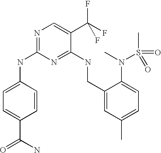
C1(CNC2=NC(NC3=CC=C(C(N)=O)C=C3)=NC=C2C(F)(F)F)=CC(C)=CC=C1N(S(C)(=O)=O)C
